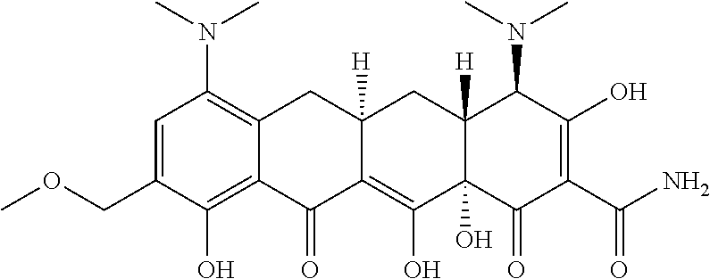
C1=C(COC)C(O)=C2C(=C1N(C)C)CC1([H])C(=C(O)C3(O)C([H])(C1)C(N(C)C)C(O)=C(C(N)=O)C3=O)C2=O
